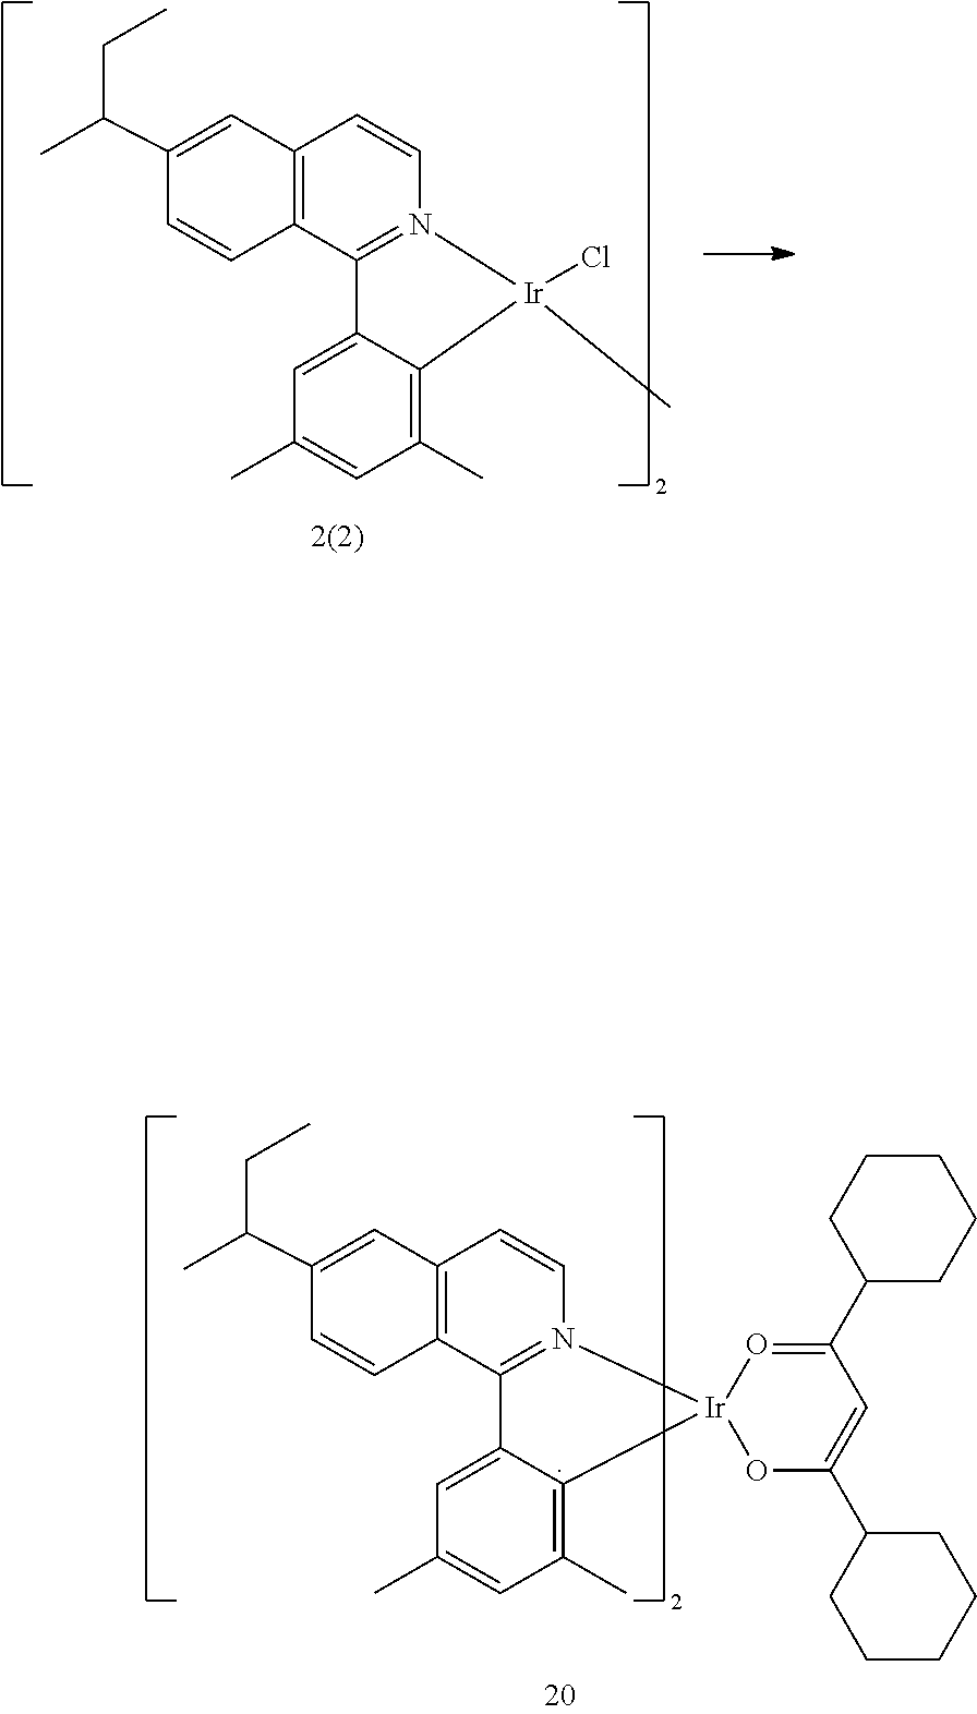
C1=C2C3=N(C=CC4=C3C=CC(C(C)CC)=C4)[Ir](Cl)(C)C2=C(C)C=C1C.C1=C2C3=N(C=CC4=C3C=CC(C(C)CC)=C4)[Ir]3(C2=C(C)C=C1C)OC(C1CCCCC1)=CC(C1CCCCC1)=O3
